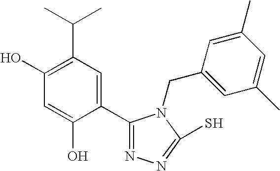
C1(O)=C(C(C)C)C=C(C2=NN=C(S)N2CC2=CC(C)=CC(C)=C2)C(O)=C1
